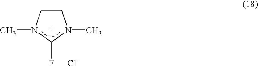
C1CN(C)C([F      Cl-])N1C
